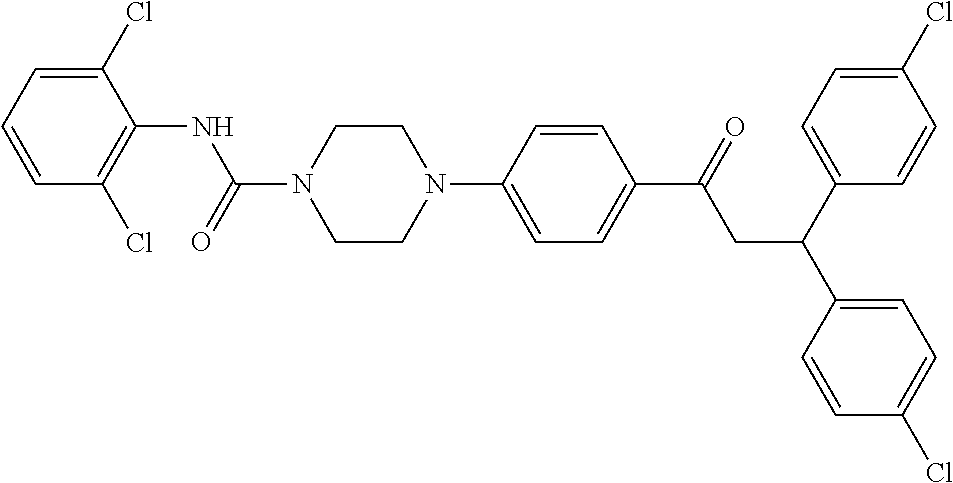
C1(Cl)=CC=CC(Cl)=C1NC(N1CCN(C2=CC=C(C(CC(C3=CC=C(Cl)C=C3)C3=CC=C(Cl)C=C3)=O)C=C2)CC1)=O
